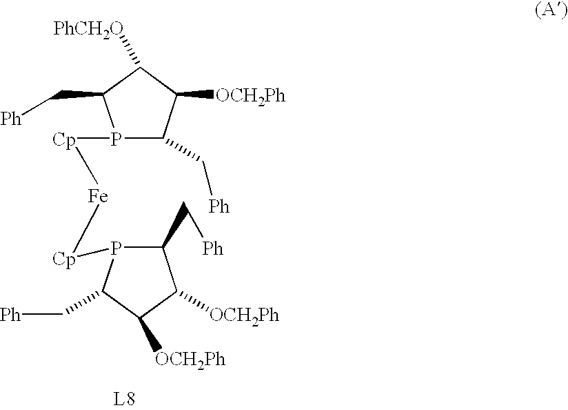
P1([Cp][Fe][Cp]P2C(C[Ph])C([OCH2Ph])C([OCH2Ph])C2C[Ph])C(C[Ph])C([OCH2Ph])C([PhCH2O])C1C[Ph]
